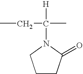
CCC([H])(C)N1C(=O)CCC1
